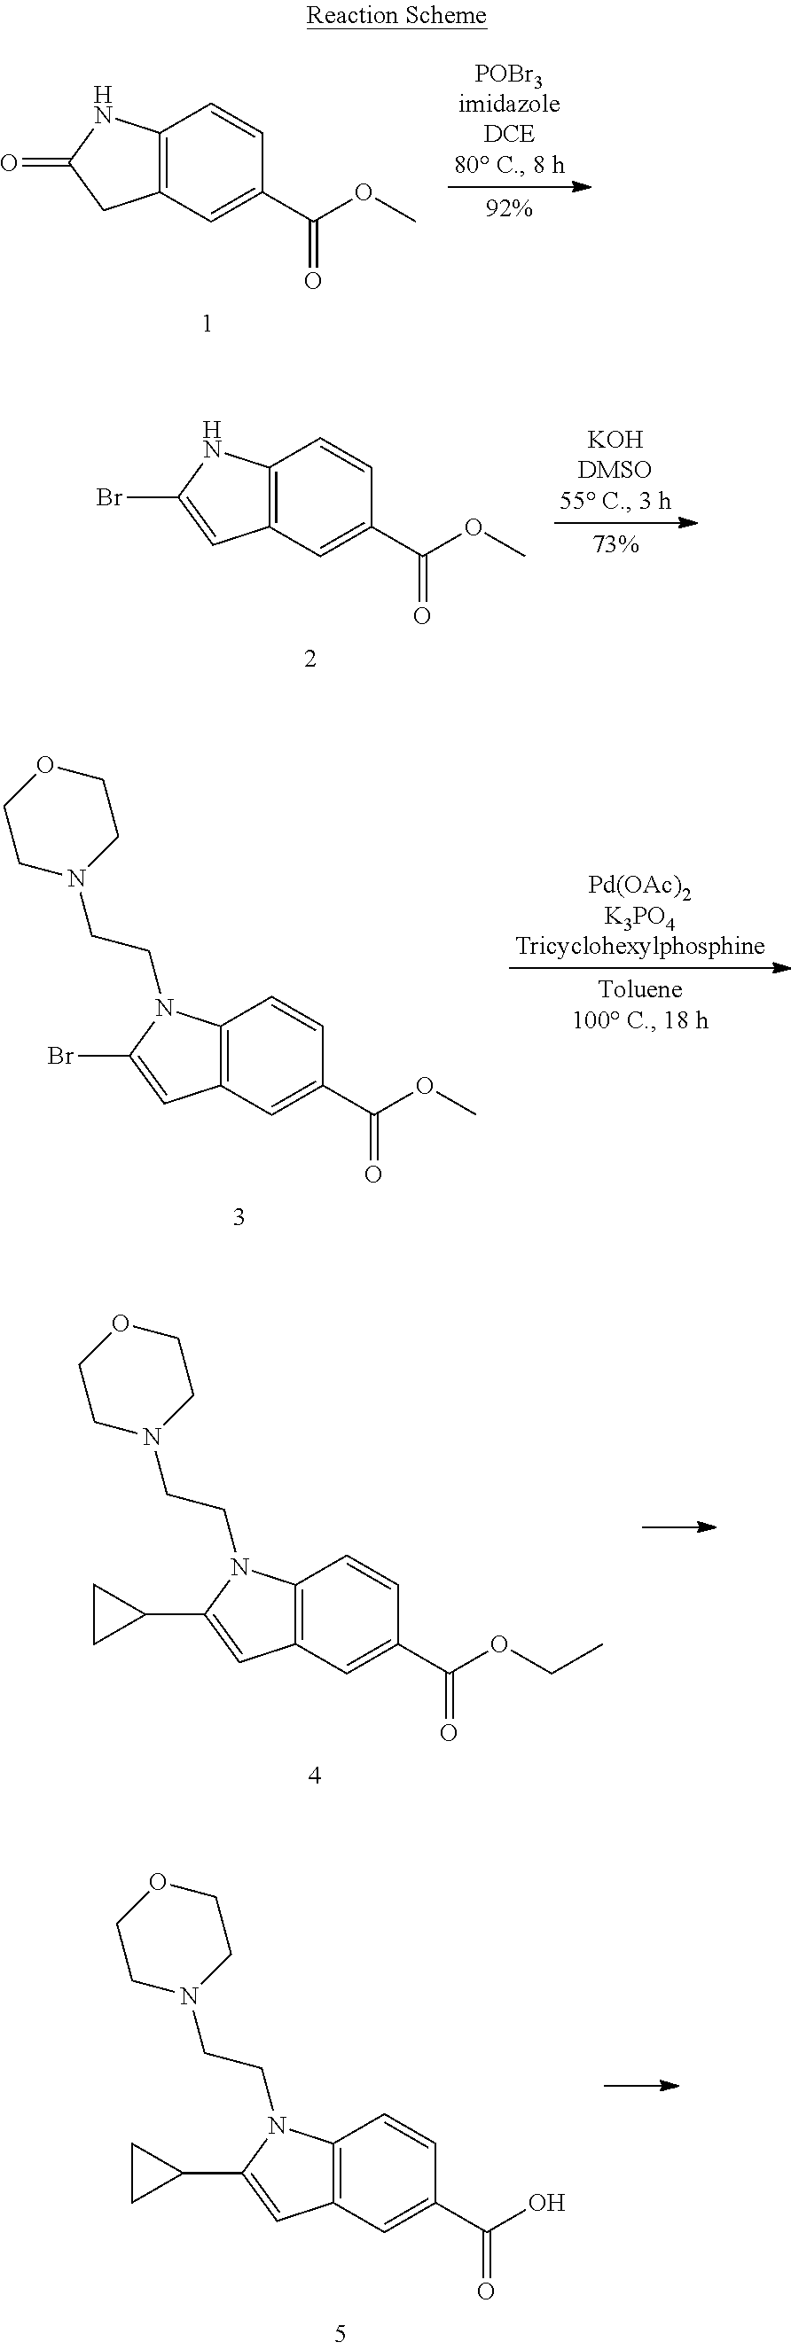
C12=C(NC(=O)C1)C=CC(C(=O)OC)=C2.C12=C(NC(Br)=C1)C=CC(C(=O)OC)=C2.C12=C(N(CCN3CCOCC3)C(Br)=C1)C=CC(C(=O)OC)=C2.C12=C(N(CCN3CCOCC3)C(C3CC3)=C1)C=CC(C(=O)OCC)=C2.C12=C(N(CCN3CCOCC3)C(C3CC3)=C1)C=CC(C(=O)O)=C2
